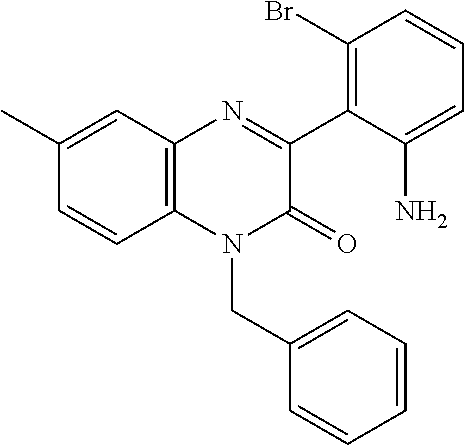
N1=C(C2=C(Br)C=CC=C2N)C(=O)N(CC2=CC=CC=C2)C2=C1C=C(C)C=C2
